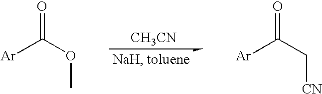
[CH3CN].[Ar]C(OC)=O.[Ar]C(C[CN])=O
